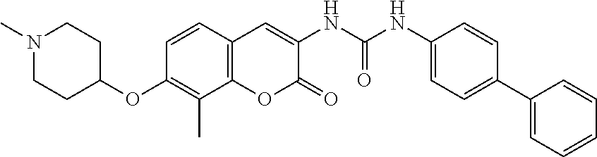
N1(C)CCC(OC2=C(C)C3=C(C=C2)C=C(NC(NC2=CC=C(C4=CC=CC=C4)C=C2)=O)C(=O)O3)CC1
